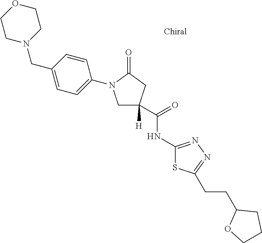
C1CN(CC2=CC=C(N3CC([H])(C(=O)NC4=NN=C(CCC5OCCC5)S4)CC3=O)C=C2)CCO1
